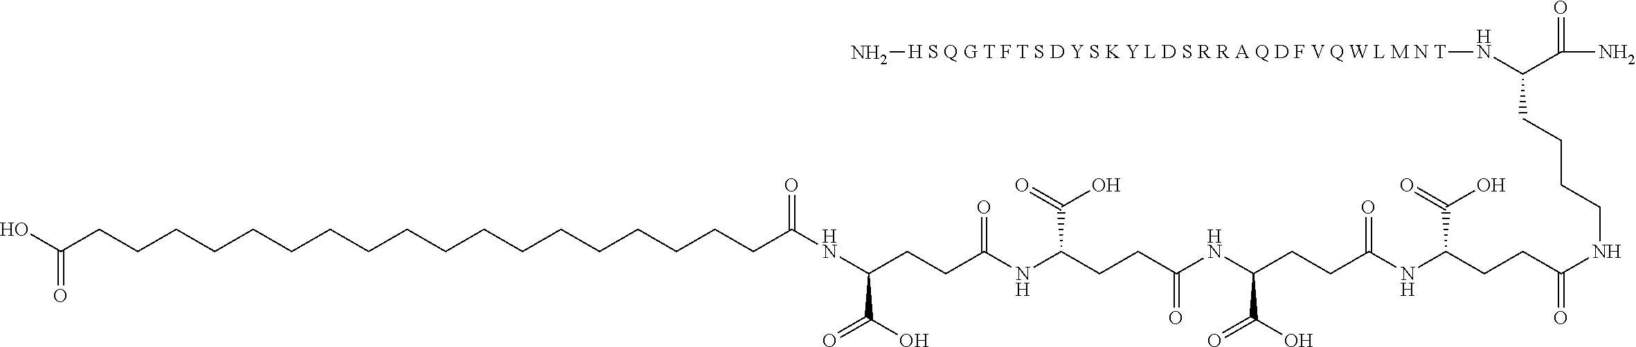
N(C(C(N)=O)CCCCNC(CCC(NC(CCC(NC(CCC(NC(CCC(C(O)=O)NC(CCCCCCCCCCCCCCCCCCC(O)=O)=O)=O)C(=O)O)=O)C(O)=O)=O)C(O)=O)=O)[H S Q G T F T S D Y S K Y L D S R R A Q D F V Q W L M N T]N
